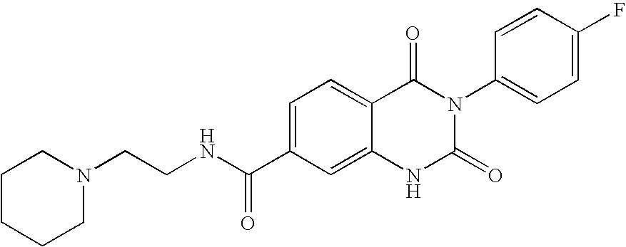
N1(CCNC(C2=CC=C3C(=C2)NC(=O)N(C2=CC=C(F)C=C2)C3=O)=O)CCCCC1
